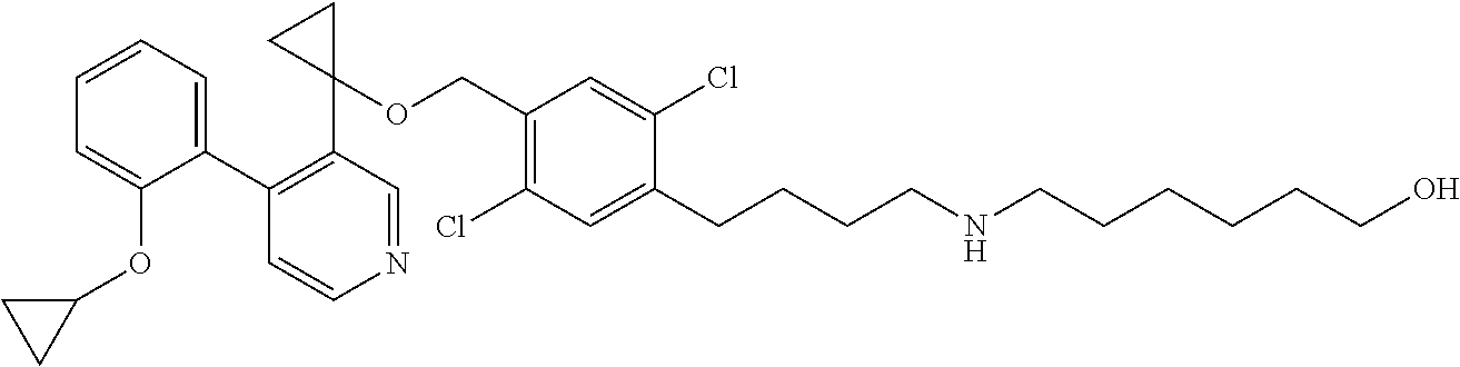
C1=CC=C(C2=C(C3(OCC4=C(Cl)C=C(CCCCNCCCCCCO)C(Cl)=C4)CC3)C=NC=C2)C(OC2CC2)=C1
